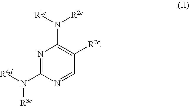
N1=C(N([R3c])[R4d])N=CC([R7c])=C1N([R2c])[R1c]
